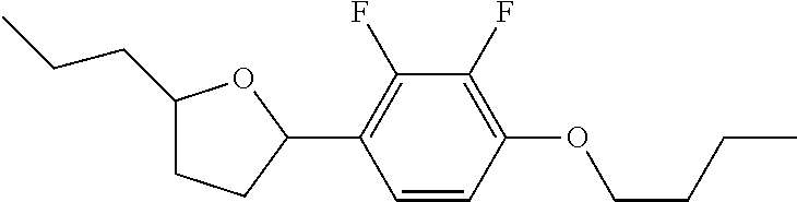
C1(CCC)CCC(C2=C(F)C(F)=C(OCCCC)C=C2)O1
